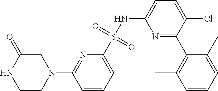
N1(C2=NC(S(NC3=CC=C(Cl)C(C4=C(C)C=CC=C4C)=N3)(=O)=O)=CC=C2)CC(=O)NCC1
